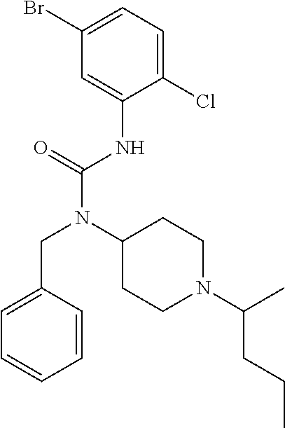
C1(Br)=CC=C(Cl)C(NC(N(C2CCN(C(C)CCC)CC2)CC2=CC=CC=C2)=O)=C1
